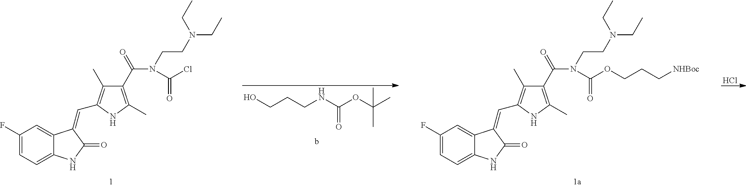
C1(F)=CC=C2C(=C1)C(=CC1=C(C)C(C(=O)N(CCN(CC)CC)C(=O)Cl)=C(C)N1)C(=O)N2.C1(F)=CC=C2C(=C1)C(=CC1=C(C)C(C(=O)N(CCN(CC)CC)C(=O)OCCC[NHBoc])=C(C)N1)C(=O)N2.Cl.C(O)CCNC(OC(C)(C)C)=O
